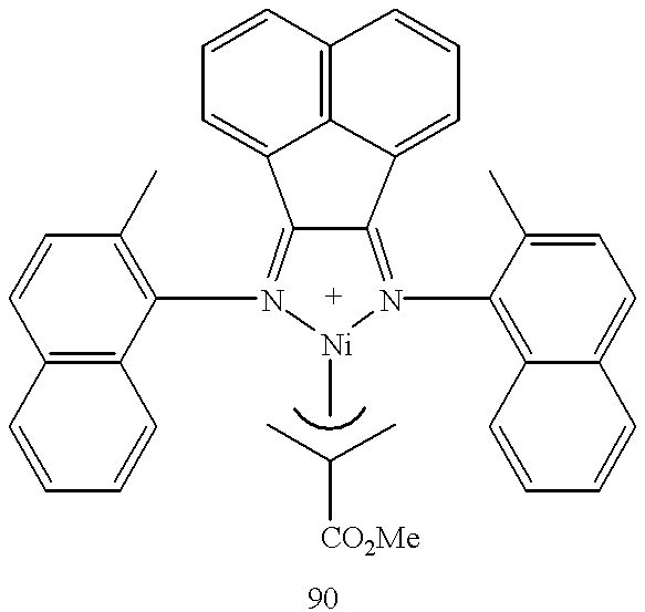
C12=N(C3=C4C(=CC=C3C)C=CC=C4)[Ni](C)N(C3=C(C)C=CC4=C3C=CC=C4)=C1C1=CC=CC3=C1C2=CC=C3.CC(C)[CO2Me]
